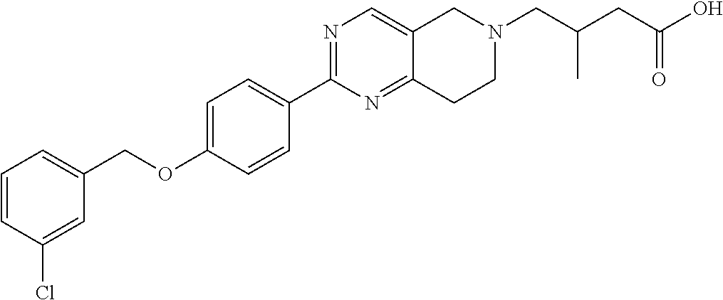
C1=CC(Cl)=CC(COC2=CC=C(C3=NC=C4C(=N3)CCN(CC(CC(O)=O)C)C4)C=C2)=C1
